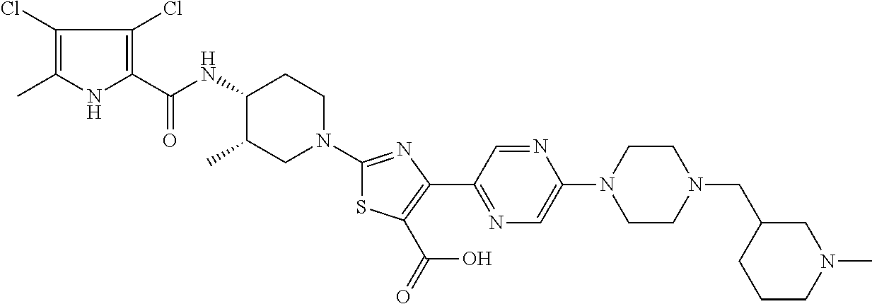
C1(Cl)=C(C)NC(C(NC2C(C)CN(C3=NC(C4=NC=C(N5CCN(CC6CCCN(C)C6)CC5)N=C4)=C(C(=O)O)S3)CC2)=O)=C1Cl
